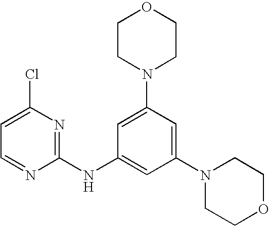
N1(C2=CC(N3CCOCC3)=CC(NC3=NC(Cl)=CC=N3)=C2)CCOCC1
